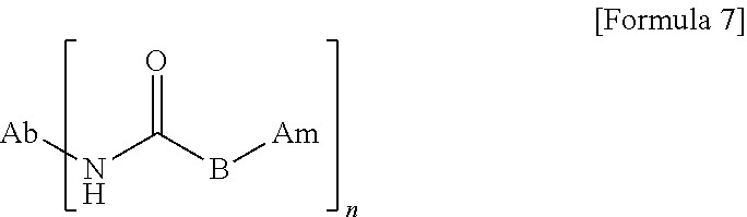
O=C(B[Am])N[Ab]
